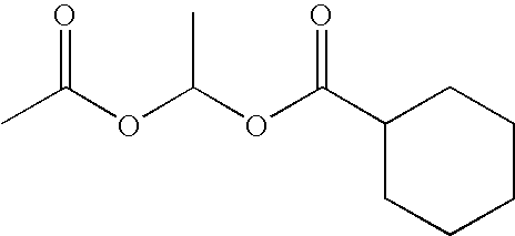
O=C(OC(OC(C1CCCCC1)=O)C)C
